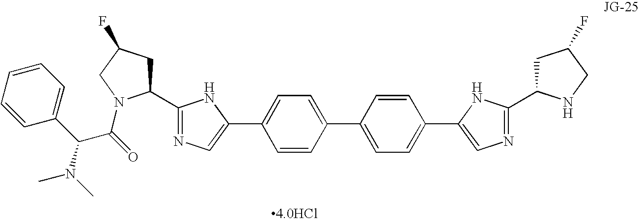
C1(C2=NC=C(C3=CC=C(C4=CC=C(C5=CN=C(C6CC(F)CN6)N5)C=C4)C=C3)N2)CC(F)CN1C(C(C1=CC=CC=C1)N(C)C)=O
